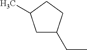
C(C)C1CC(C)CC1
